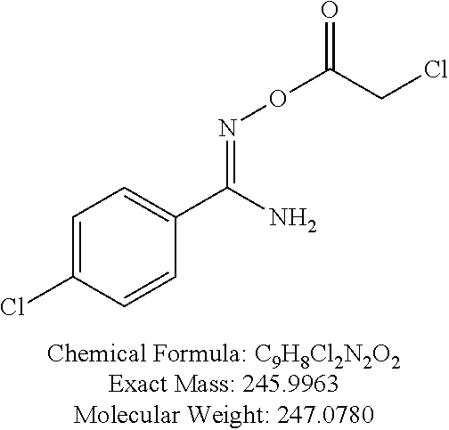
C1=C(Cl)C=CC(C(N)=NOC(CCl)=O)=C1
